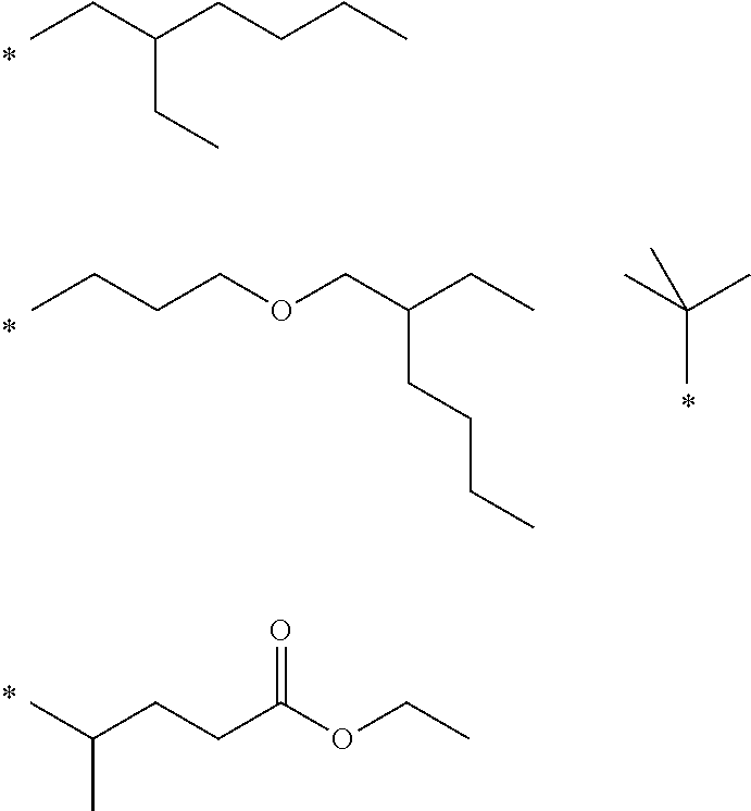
C(C(CC)CCCC)C.CCCCOCC(CC)CCCC.CC(C)(C)C.CC(C)CCC(OCC)=O
